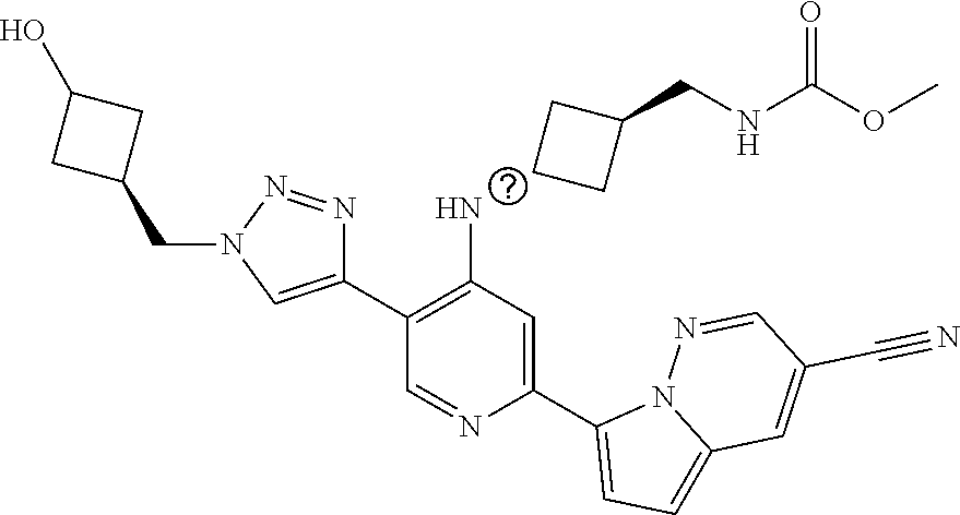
C1(C2=CN(CC3CC(O)C3)N=N2)=C(N)C=C(C2=CC=C3N2N=CC(C#N)=C3)N=C1.C1CC(CNC(OC)=O)C1
